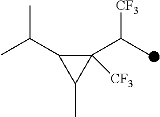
C1([CF3])(C(C)[CF3])C(C(C)C)C1C
